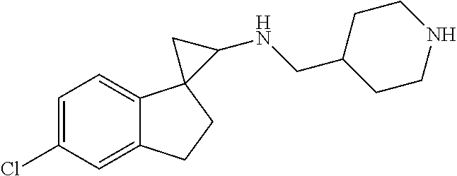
C1=C(Cl)C=C2C(=C1)C1(CC2)C(NCC2CCNCC2)C1
